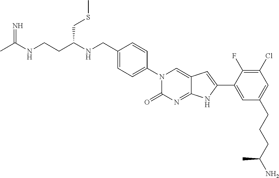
CC(NCCC(NCC1=CC=C(N2C(=O)N=C3C(=C2)C=C(C2=CC(CCCC(N)C)=CC(Cl)=C2F)N3)C=C1)CSC)=N
